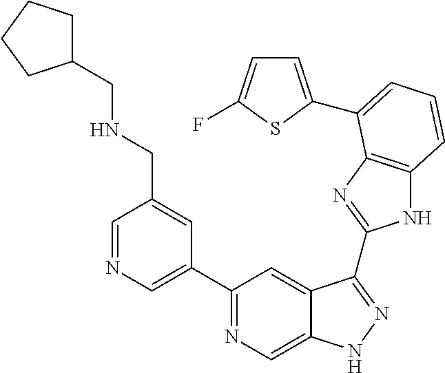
C1=NC=C(C2=NC=C3C(=C2)C(C2=NC4=C(N2)C=CC=C4C2=CC=C(F)S2)=NN3)C=C1CNCC1CCCC1
